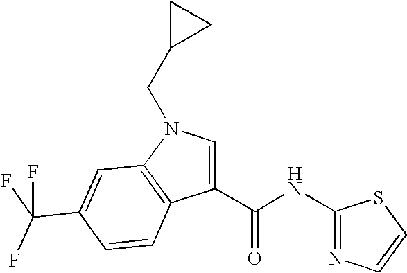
C1(C(NC2=NC=CS2)=O)=CN(CC2CC2)C2=C1C=CC(C(F)(F)F)=C2
